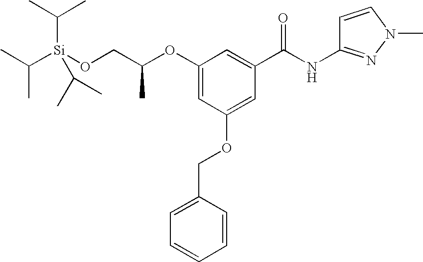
C1(OC(CO[Si](C(C)C)(C(C)C)C(C)C)C)=CC(OCC2=CC=CC=C2)=CC(C(NC2=NN(C)C=C2)=O)=C1
